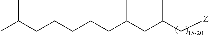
C(CCCCC(CC(C[Z])C)C)C(C)C
